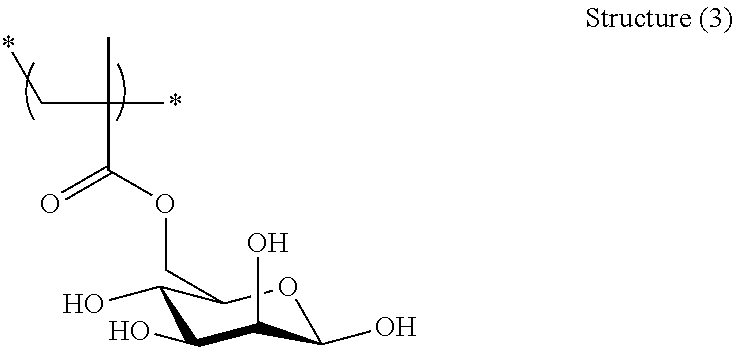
*CC(C)(*)C(OCC1C(O)C(O)C(O)C(O)O1)=O
